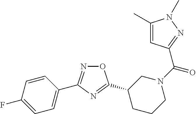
O1N=C(C2=CC=C(F)C=C2)N=C1C1CCCN(C(=O)C2=NN(C)C(C)=C2)C1
